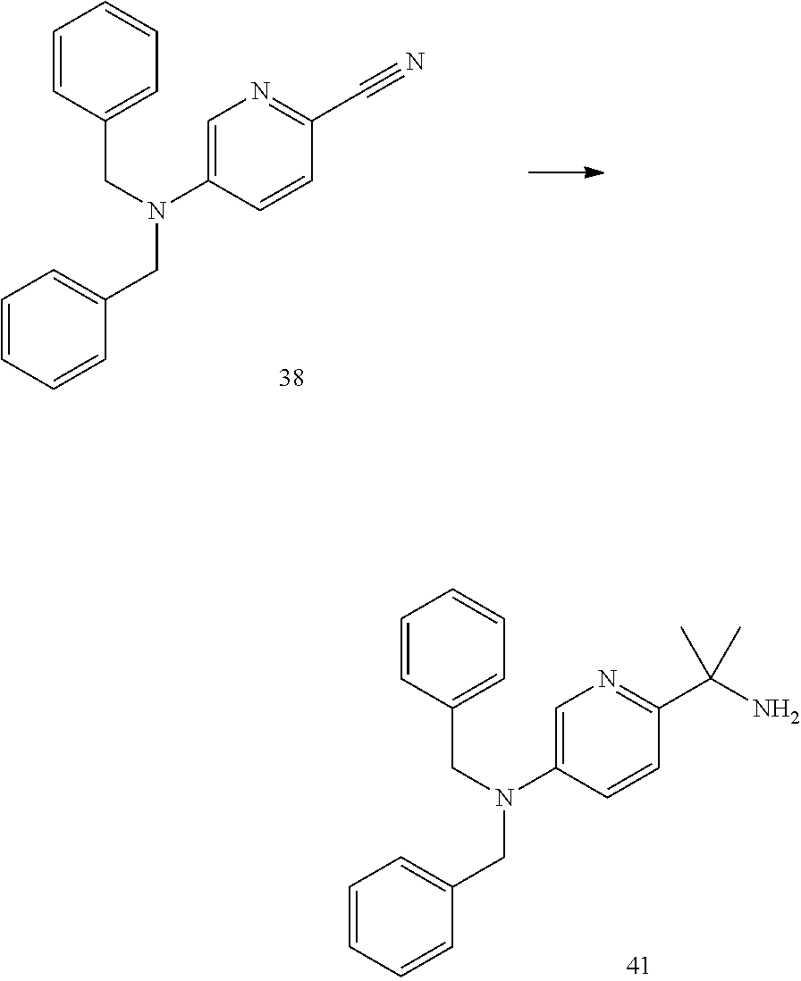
C1=C(N(CC2=CC=CC=C2)CC2=CC=CC=C2)C=CC(C#N)=N1.C1=C(N(CC2=CC=CC=C2)CC2=CC=CC=C2)C=CC(C(N)(C)C)=N1
